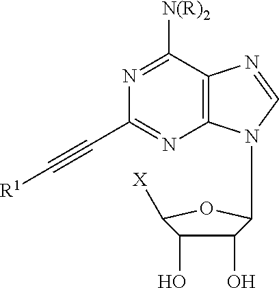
C12=C(C([N(R)2])=NC(C#C[R1])=N1)N=CN2C1C(O)C(O)C([X])O1
